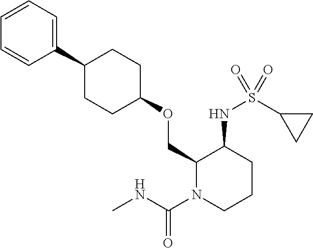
C1(C2CCC(OCC3N(C(NC)=O)CCCC3NS(C3CC3)(=O)=O)CC2)=CC=CC=C1
